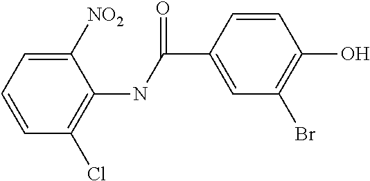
C1=CC=C([NO2])C(NC(C2=CC(Br)=C(O)C=C2)=O)=C1Cl
